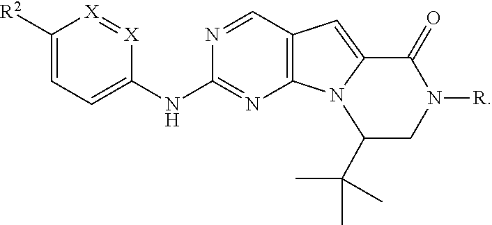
C1([R2])=CC=C(NC2=NC3=C(C=N2)C=C2C(=O)N([R])CC(C(C)(C)C)N32)[X]=[X]1
